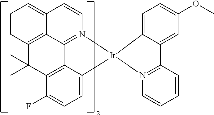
C1=CC2=CC=CC3=C2C2=N1[Ir]1(C4=CC=C(F)C(=C24)C3(C)C)C2=CC=C(OC)C=C2C2=N1C=CC=C2
